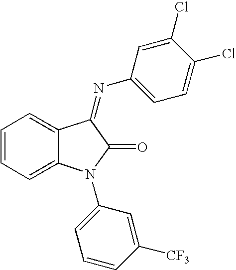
C1=CC=C2C(=C1)C(=NC1=CC=C(Cl)C(Cl)=C1)C(=O)N2C1=CC=CC([CF3])=C1
